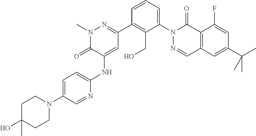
CN1N=C(C2=C(CO)C(N3C(=O)C4=C(C=N3)C=C(C(C)(C)C)C=C4F)=CC=C2)C=C(NC2=CC=C(N3CCC(O)(C)CC3)C=N2)C1=O
